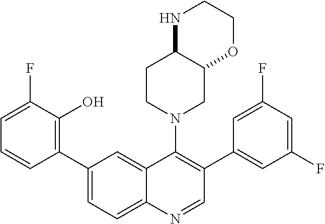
C1(F)=CC=CC(C2=CC=C3C(=C2)C(N2CC4C(CC2)NCCO4)=C(C2=CC(F)=CC(F)=C2)C=N3)=C1O
